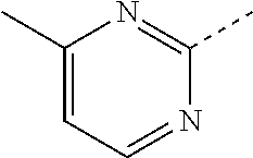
C1(C)=CC=NC(C)=N1
